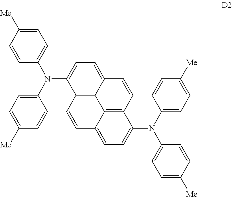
C12=C3C(=CC=C1N(C1=CC=C([Me])C=C1)C1=CC=C([Me])C=C1)C=CC1=C3C(=CC=C1N(C1=CC=C([Me])C=C1)C1=CC=C([Me])C=C1)C=C2
